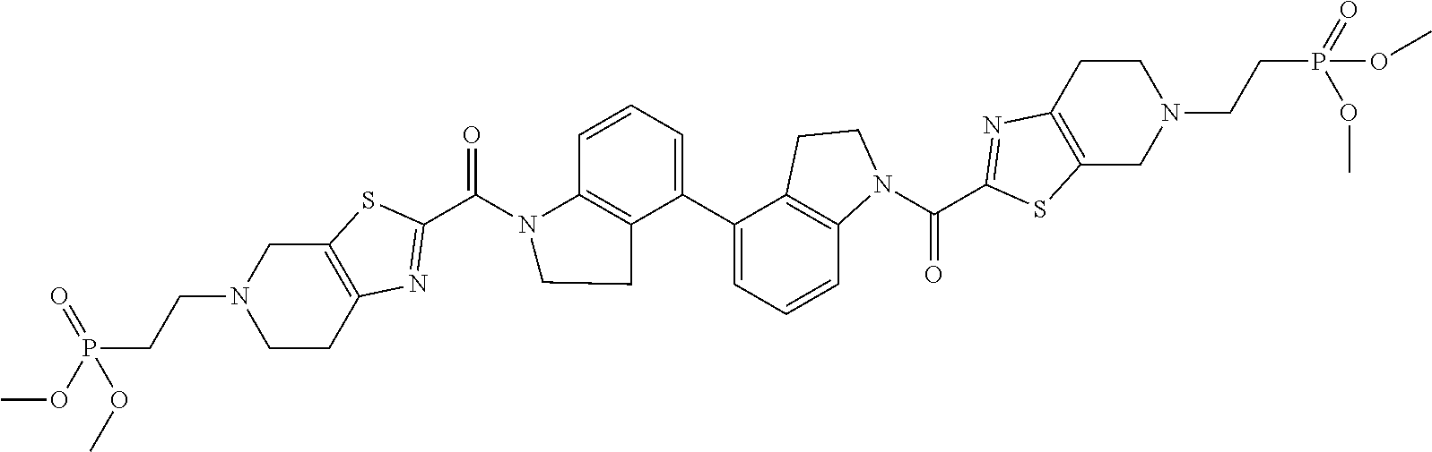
C12=C(SC(C(N3C4=C(C(C5=CC=CC6=C5CCN6C(C5=NC6=C(S5)CN(CCP(=O)(OC)OC)CC6)=O)=CC=C4)CC3)=O)=N1)CN(CCP(OC)(=O)OC)CC2
